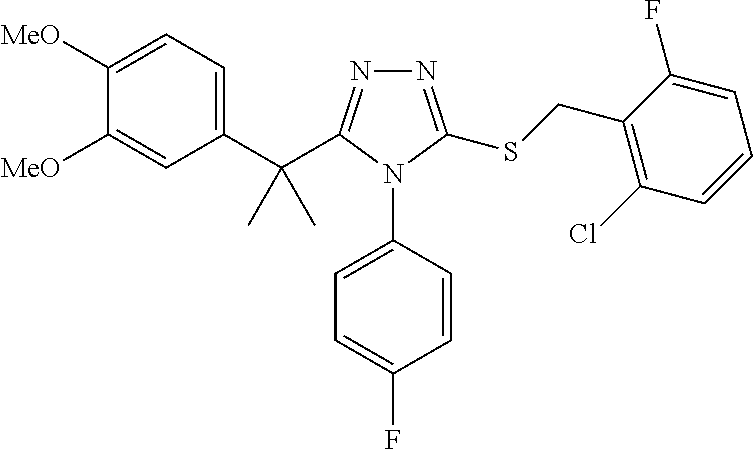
C(C1=NN=C(SCC2=C(Cl)C=CC=C2F)N1C1=CC=C(F)C=C1)(C1=CC=C([MeO])C([MeO])=C1)(C)C
